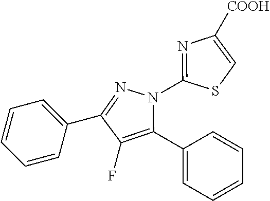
C1=CC=C(C2=NN(C3=NC([COOH])=CS3)C(C3=CC=CC=C3)=C2F)C=C1
